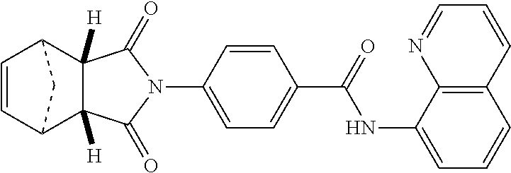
N1(C2=CC=C(C(=O)NC3=CC=CC4=C3N=CC=C4)C=C2)C(=O)C2([H])C([H])(C1=O)C1C=CC2C1
